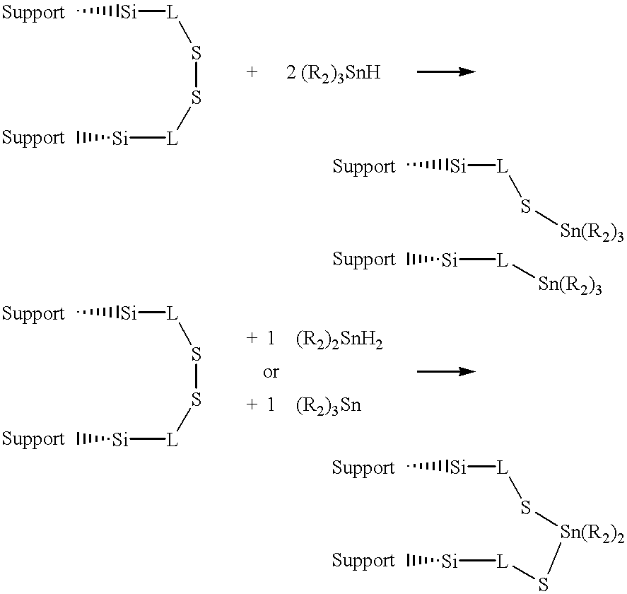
C[Si][L]SS[L][Si]C.C[Si][L]S[Sn(R2)3].[L]([Si]C)[Sn(R2)3].C[Si][L]S[Sn(R2)2]S[L][Si]C.C[Si][L]SS[L][Si]C
